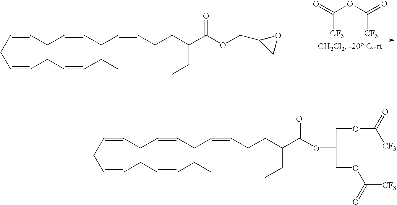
C(=CCC=CCC)CC=CCC=CCC=CCCC(C(OCC1CO1)=O)CC.C([CF3])(=O)OC(=O)[CF3].C(=CCC=CCC)CC=CCC=CCC=CCCC(C(OC(COC([CF3])=O)COC(=O)[CF3])=O)CC
